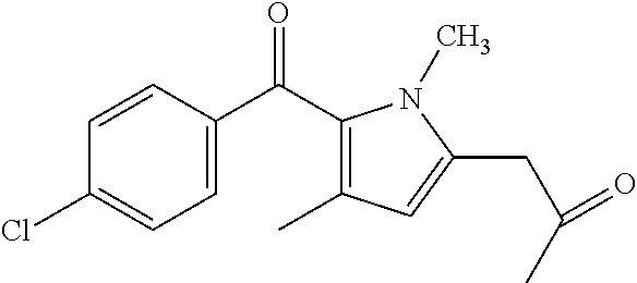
C1=C(C(C2=C(C)C=C(CC(C)=O)N2C)=O)C=CC(Cl)=C1
